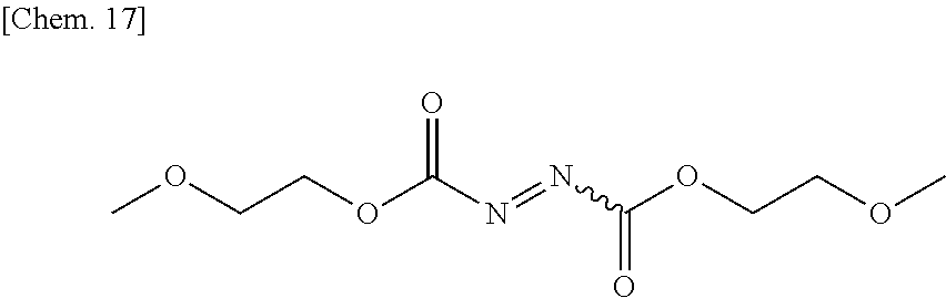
COCCOC(N=NC(OCCOC)=O)=O
